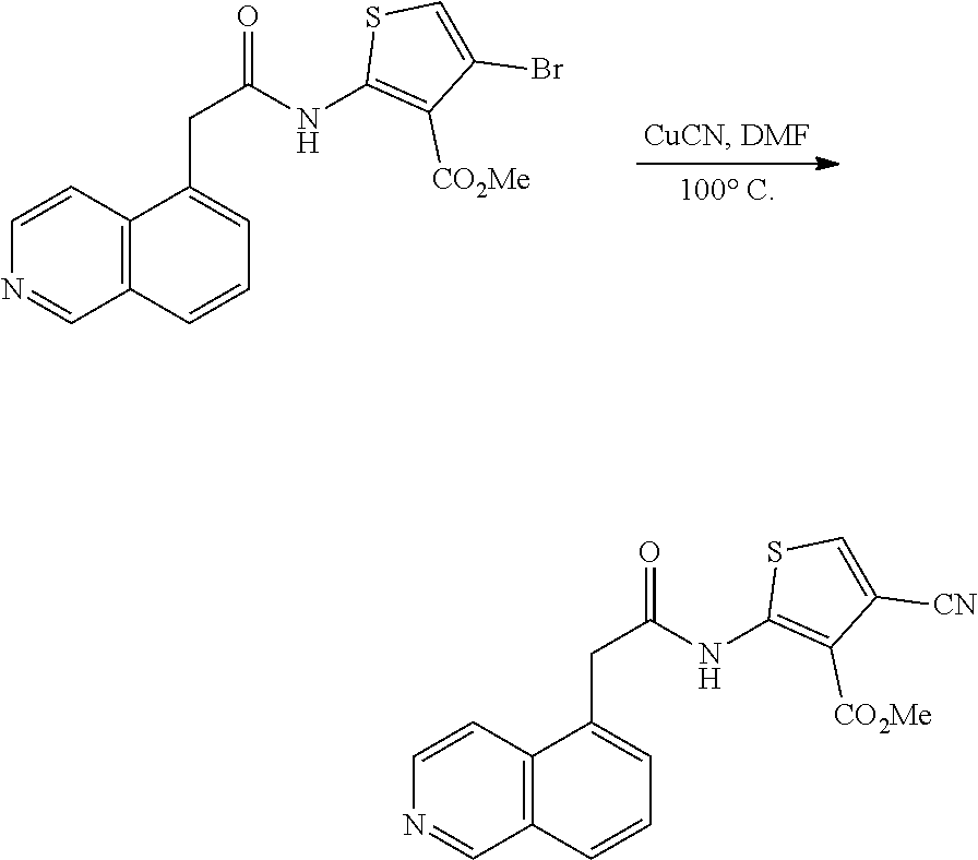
C1=CC=C(CC(NC2=C([CO2Me])C(Br)=CS2)=O)C2=C1C=NC=C2.C1=CC=C(CC(NC2=C([CO2Me])C([CN])=CS2)=O)C2=C1C=NC=C2
